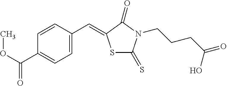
C1=C(C=C2SC(=S)N(CCCC(=O)O)C2=O)C=CC(C(OC)=O)=C1
